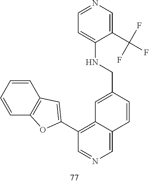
C1=CC=CC2=C1C=C(C1=C3C(=CN=C1)C=CC(CNC1=CC=NC=C1C(F)(F)F)=C3)O2
